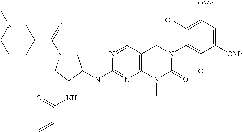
N(C1=NC2=C(C=N1)CN(C1=C(Cl)C([OMe])=CC([OMe])=C1Cl)C(=O)N2C)C1C(NC(C=C)=O)CN(C(=O)C2CN(C)CCC2)C1
